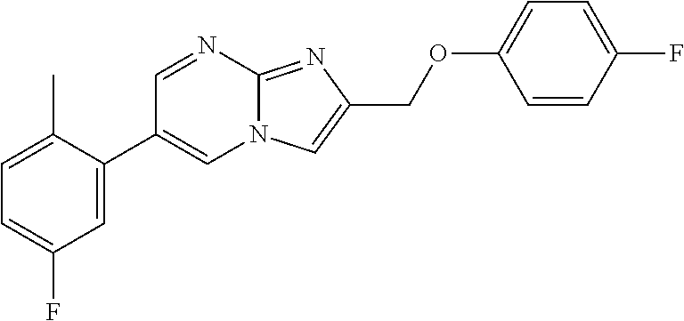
C1=C(C2=CN3C(=NC(COC4=CC=C(F)C=C4)=C3)N=C2)C(C)=CC=C1F
